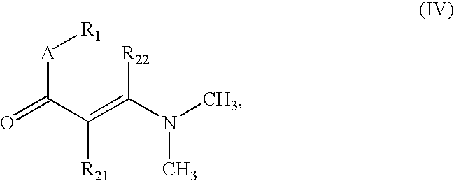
O=C(C(=C(N(C)C)[R22])[R21])[A][R1]
